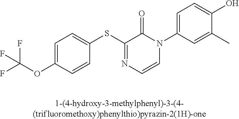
C1(SC2=NC=CN(C3=CC=C(O)C(C)=C3)C2=O)=CC=C(OC(F)(F)F)C=C1
